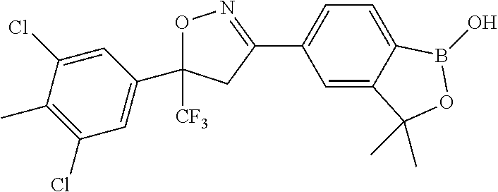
O1N=C(C2=CC=C3C(=C2)C(C)(C)OB3O)CC1([CF3])C1=CC(Cl)=C(C)C(Cl)=C1
